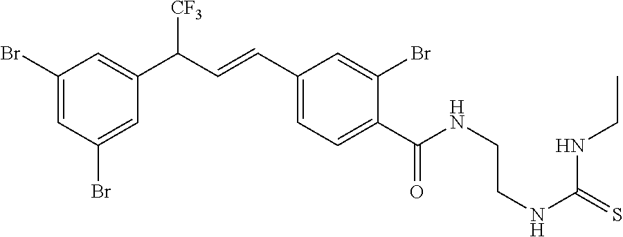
C1(Br)=CC(Br)=CC(C(C=CC2=CC=C(C(NCCNC(=S)NCC)=O)C(Br)=C2)[CF3])=C1
